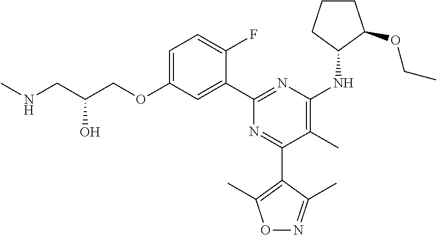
C1=C(OCC(CNC)O)C=C(C2=NC(NC3C(OCC)CCC3)=C(C)C(C3=C(C)ON=C3C)=N2)C(F)=C1
